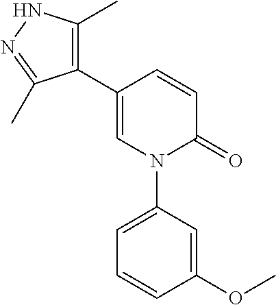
C1=CC(C2=C(C)NN=C2C)=CN(C2=CC=CC(OC)=C2)C1=O
